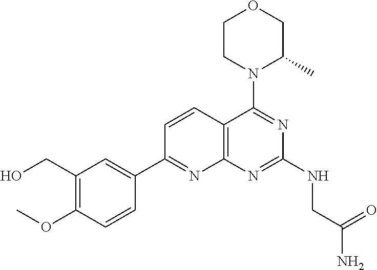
C1=CC2=C(N=C1C1=CC(CO)=C(OC)C=C1)N=C(NCC(N)=O)N=C2N1C(C)COCC1
